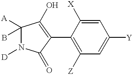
C1=C([X])C(C2=C(O)C([A])(B)N([D])C2=O)=C([Z])C=C1[Y]
